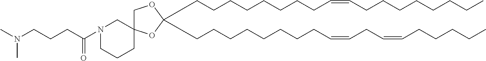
C(CCCCCCCC=CCCCCCCCC)C1(CCCCCCCCC=CCC=CCCCCC)OCC2(O1)CN(C(CCCN(C)C)=O)CCC2
